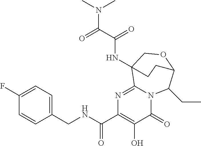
C12=NC(C(NCC3=CC=C(F)C=C3)=O)=C(O)C(=O)N1C(CC)C1OCC2(NC(C(=O)N(C)C)=O)CC1
